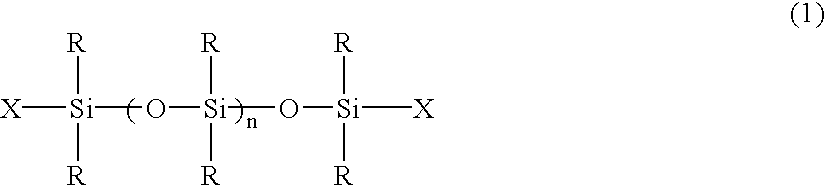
[Si](O[Si](O[Si]([X])([R])[R])([R])[R])([X])([R])[R]
